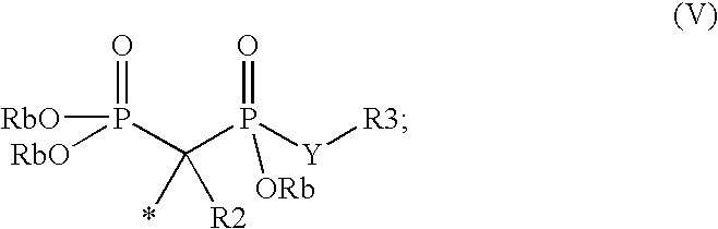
C(P([Y][R3])(=O)[ORb])(P([RbO])(=O)[RbO])(*)[R2]
